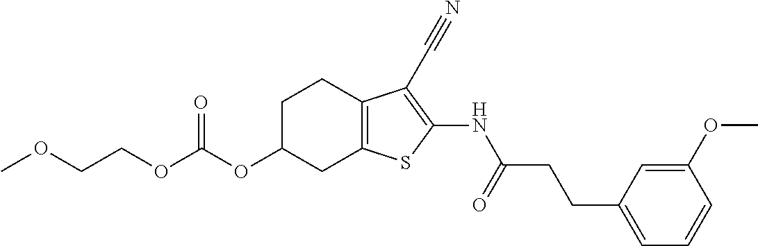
O(C(OC1CC2=C(CC1)C(C#N)=C(NC(CCC1=CC=CC(OC)=C1)=O)S2)=O)CCOC
